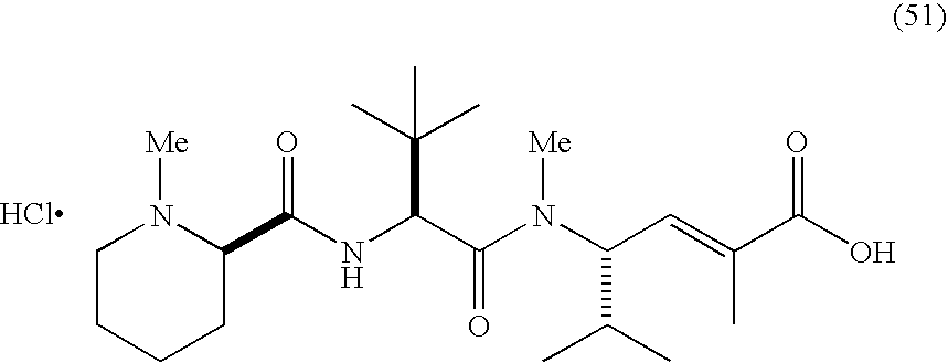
C1CCCC(C(NC(C(N([Me])C(C(C)C)C=C(C)C(=O)O)=O)C(C)(C)C)=O)N1[Me].Cl
